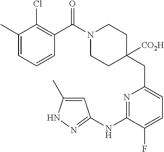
C1(C)=CC=CC(C(N2CCC(CC3=CC=C(F)C(NC4=NNC(C)=C4)=N3)([CO2H])CC2)=O)=C1Cl
